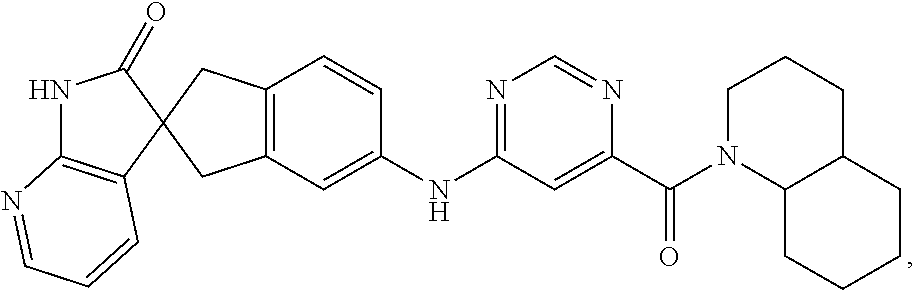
C1(=O)NC2=C(C=CC=N2)C12CC1=C(C2)C=CC(NC2=NC=NC(C(=O)N3C4CCCCC4CCC3)=C2)=C1
